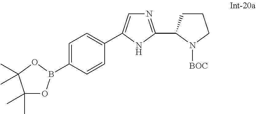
C1=C(B2OC(C)(C)C(C)(C)O2)C=CC(C2=CN=C(C3CCCN3[BOC])N2)=C1
